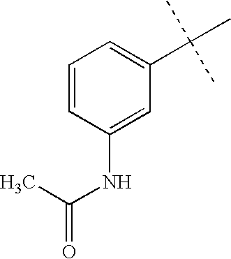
C1=CC(NC(C)=O)=CC(C(C)(C)C)=C1
